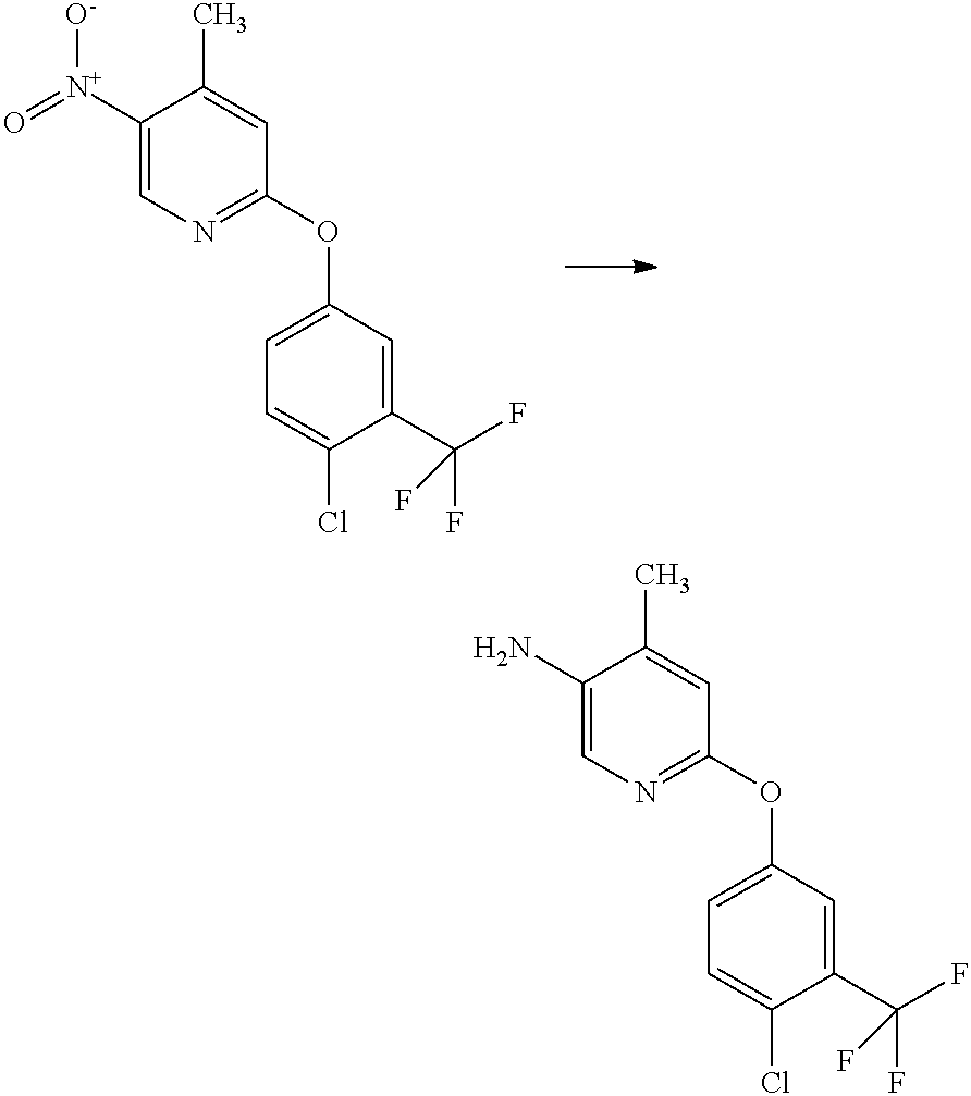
C1([N+](=O)[O-])=CN=C(OC2=CC=C(Cl)C(C(F)(F)F)=C2)C=C1C.C1(N)=CN=C(OC2=CC=C(Cl)C(C(F)(F)F)=C2)C=C1C
